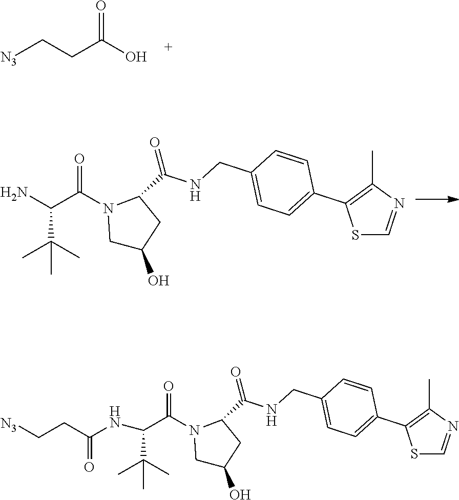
[N3]CCC(O)=O.S1C=NC(C)=C1C1=CC=C(CNC(=O)C2CC(O)CN2C(C(N)C(C)(C)C)=O)C=C1.S1C=NC(C)=C1C1=CC=C(CNC(=O)C2CC(O)CN2C(C(C(C)(C)C)NC(=O)CC[N3])=O)C=C1
